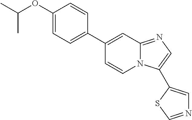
C1(C2=CC=C(OC(C)C)C=C2)=CC2=NC=C(C3=CN=CS3)N2C=C1
